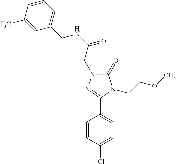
C1=CC([F3C])=CC(CNC(=O)CN2C(=O)N(CCOC)C(C3=CC=C(Cl)C=C3)=N2)=C1
